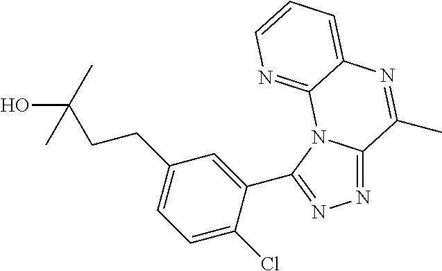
N1=C2N(C(C3=CC(CCC(O)(C)C)=CC=C3Cl)=N1)C1=NC=CC=C1N=C2C
